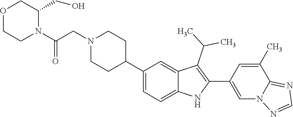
C1(C2CCN(CC(N3C(CO)COCC3)=O)CC2)=CC=C2C(=C1)C(C(C)C)=C(C1=CN3C(=NC=N3)C(C)=C1)N2
